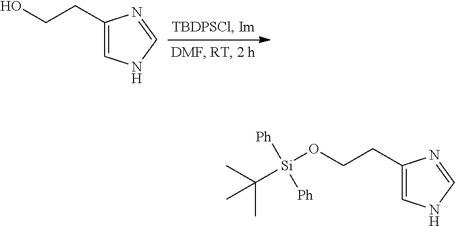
C1(CCO)=CNC=N1.C1(CCO[Si](C(C)(C)C)([Ph])[Ph])=CNC=N1
